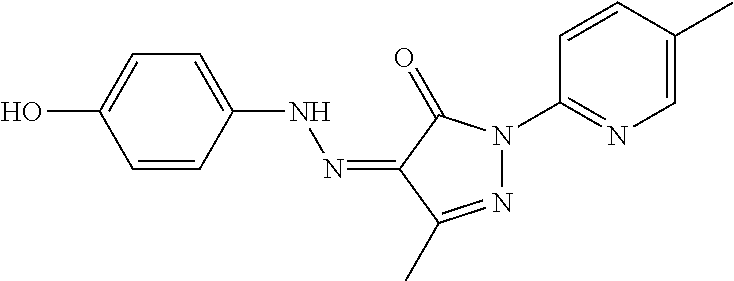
OC1=CC=C(NN=C2C(=O)N(C3=NC=C(C)C=C3)N=C2C)C=C1
